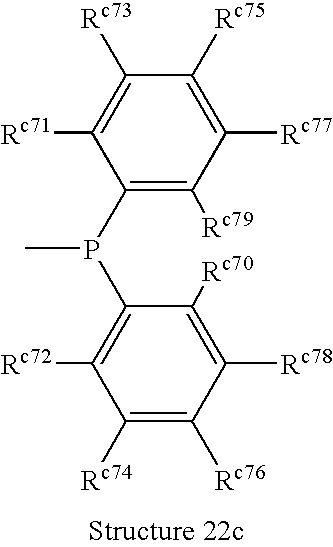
C1([Rc74])=C([Rc76])C([Rc78])=C([Rc70])C(P(C2=C([Rc79])C([Rc77])=C([Rc75])C([Rc73])=C2[Rc71])C)=C1[Rc72]
